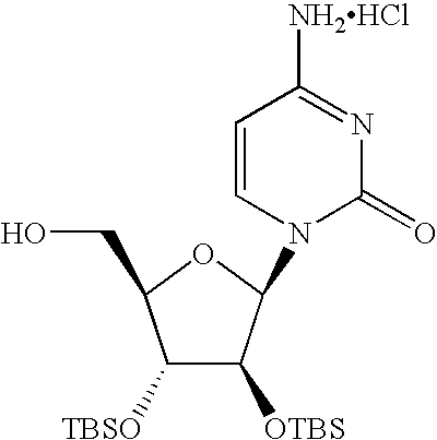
C1([TBSO])C([OTBS])C(N2C=CC([NH2HCl])=NC2=O)OC1CO
